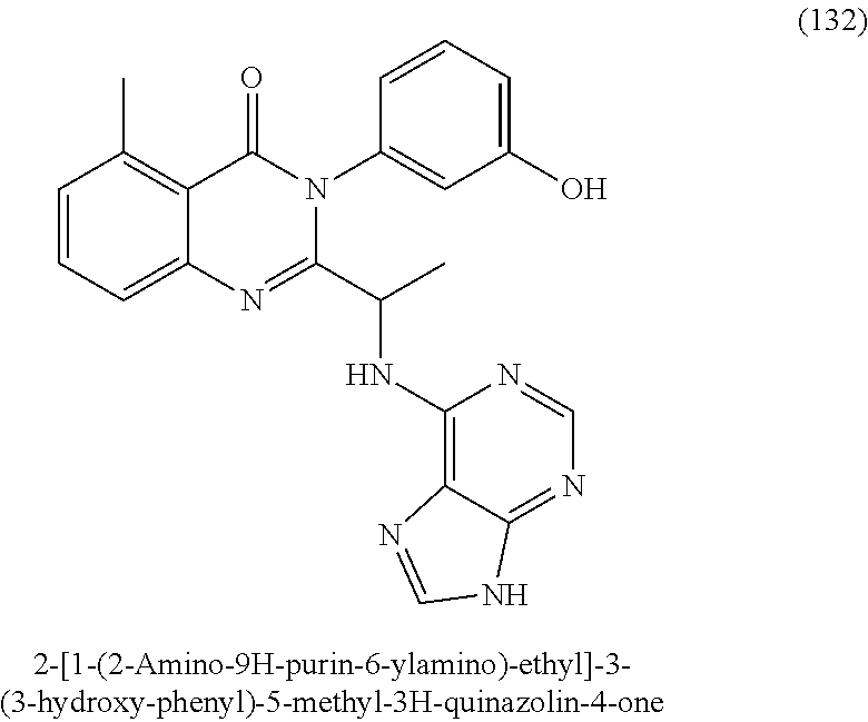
C1=CC=C2C(=C1C)C(=O)N(C1=CC(O)=CC=C1)C(C(C)NC1=C3C(=NC=N1)NC=N3)=N2
